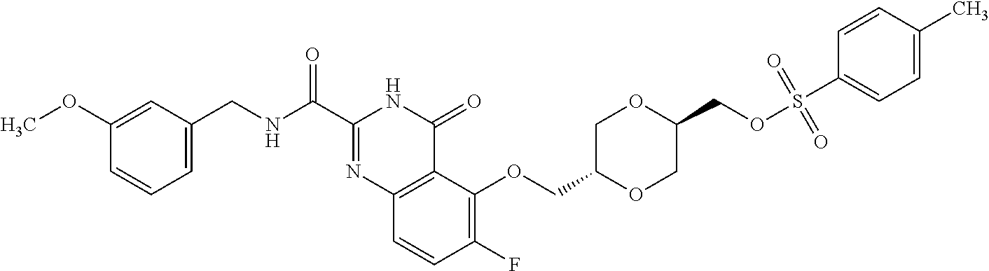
C1=C(CNC(C2=NC3=C(C(=O)N2)C(OCC2OCC(COS(=O)(=O)C4=CC=C(C)C=C4)OC2)=C(F)C=C3)=O)C=C(OC)C=C1
